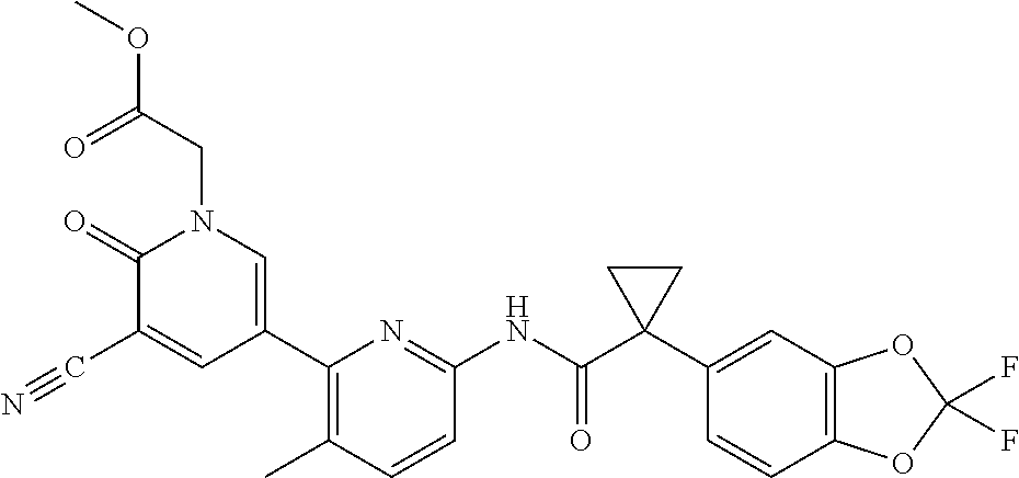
C1(=O)C(C#N)=CC(C2=C(C)C=CC(NC(C3(C4=CC5=C(C=C4)OC(F)(F)O5)CC3)=O)=N2)=CN1CC(OC)=O
